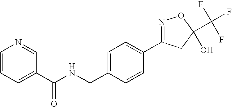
C1=NC=CC=C1C(NCC1=CC=C(C2=NOC(C(F)(F)F)(O)C2)C=C1)=O
